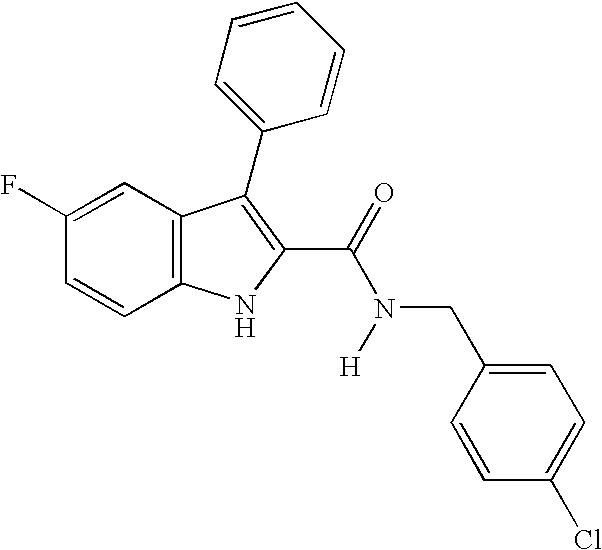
C1(F)=CC2=C(C=C1)NC(C(=O)N([H])CC1=CC=C(Cl)C=C1)=C2C1=CC=CC=C1
